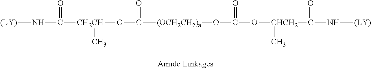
[(LY)]NC([CH2CH](OC([(OCH2CH2)n]OC(O[CHCH2](C(N[(LY)])=O)C)=O)=O)C)=O
